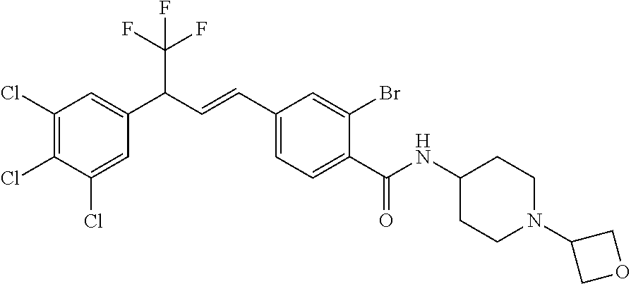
C1(Cl)=C(Cl)C(Cl)=CC(C(C=CC2=CC=C(C(=O)NC3CCN(C4COC4)CC3)C(Br)=C2)C(F)(F)F)=C1
